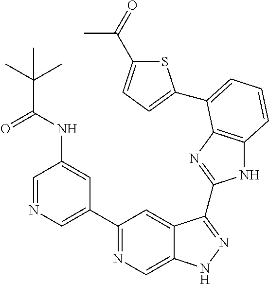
C1=NC=C(C2=NC=C3C(=C2)C(C2=NC4=C(N2)C=CC=C4C2=CC=C(C(=O)C)S2)=NN3)C=C1NC(C(C)(C)C)=O
